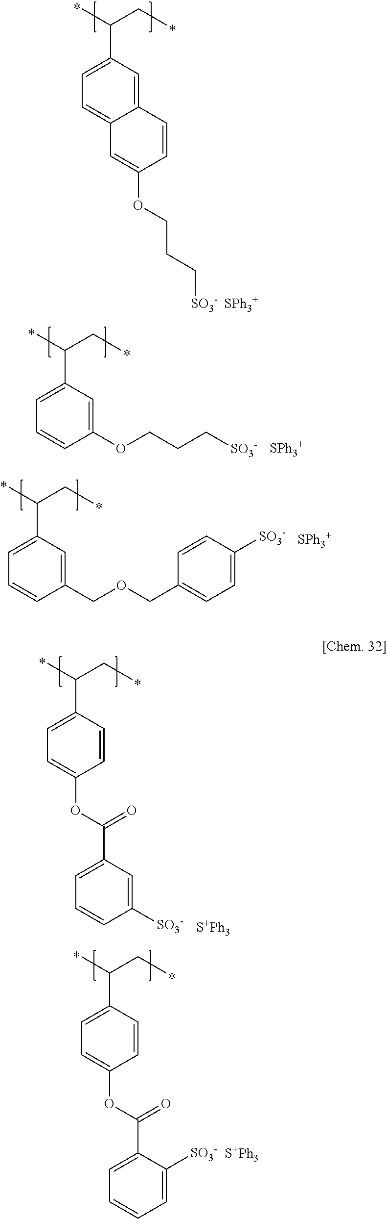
C1(C(C)CC)=CC=C2C(=C1)C=CC(OCCC[SO3-])=C2.C1(C(C)CC)=CC=CC(OCCC[SO3-])=C1.C1(C(C)CC)=CC=CC(COCC2=CC=C([SO3-])C=C2)=C1.C1(C(C)CC)=CC=C(OC(C2=CC=CC([SO3-])=C2)=O)C=C1.[S+Ph3].C1(C(C)CC)=CC=C(OC(C2=CC=CC=C2[SO3-])=O)C=C1.[S+Ph3]
